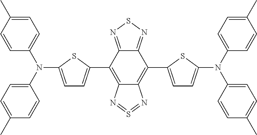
C12=C(C3=CC=C(N(C4=CC=C(C)C=C4)C4=CC=C(C)C=C4)S3)C3=NSN=C3C(C3=CC=C(N(C4=CC=C(C)C=C4)C4=CC=C(C)C=C4)S3)=C1N=S=N2
